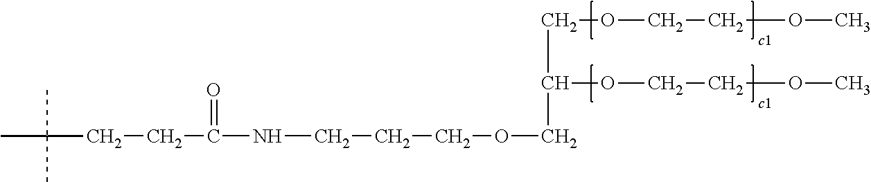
CC(CCC(NCCCOCC(OCCOC)COCCOC)=O)(C)C
